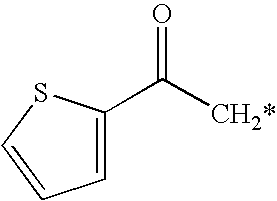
C1=C(C([CH2*])=O)SC=C1
